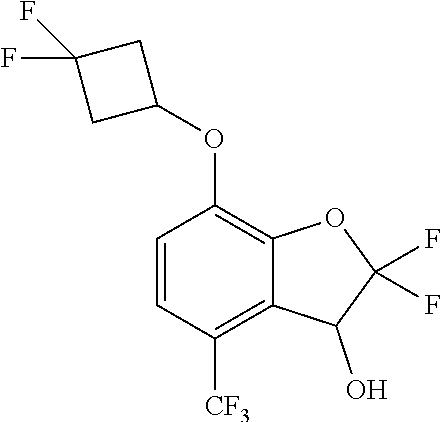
C1=CC([CF3])=C2C(=C1OC1CC(F)(F)C1)OC(F)(F)C2O
